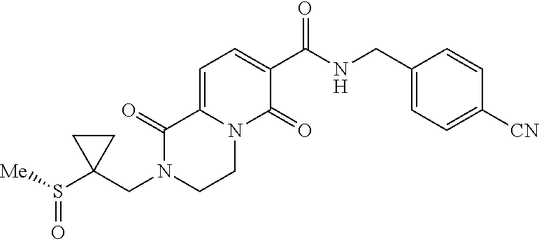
N1(CC2(S([Me])=O)CC2)CCN2C(=CC=C(C(NCC3=CC=C([CN])C=C3)=O)C2=O)C1=O
